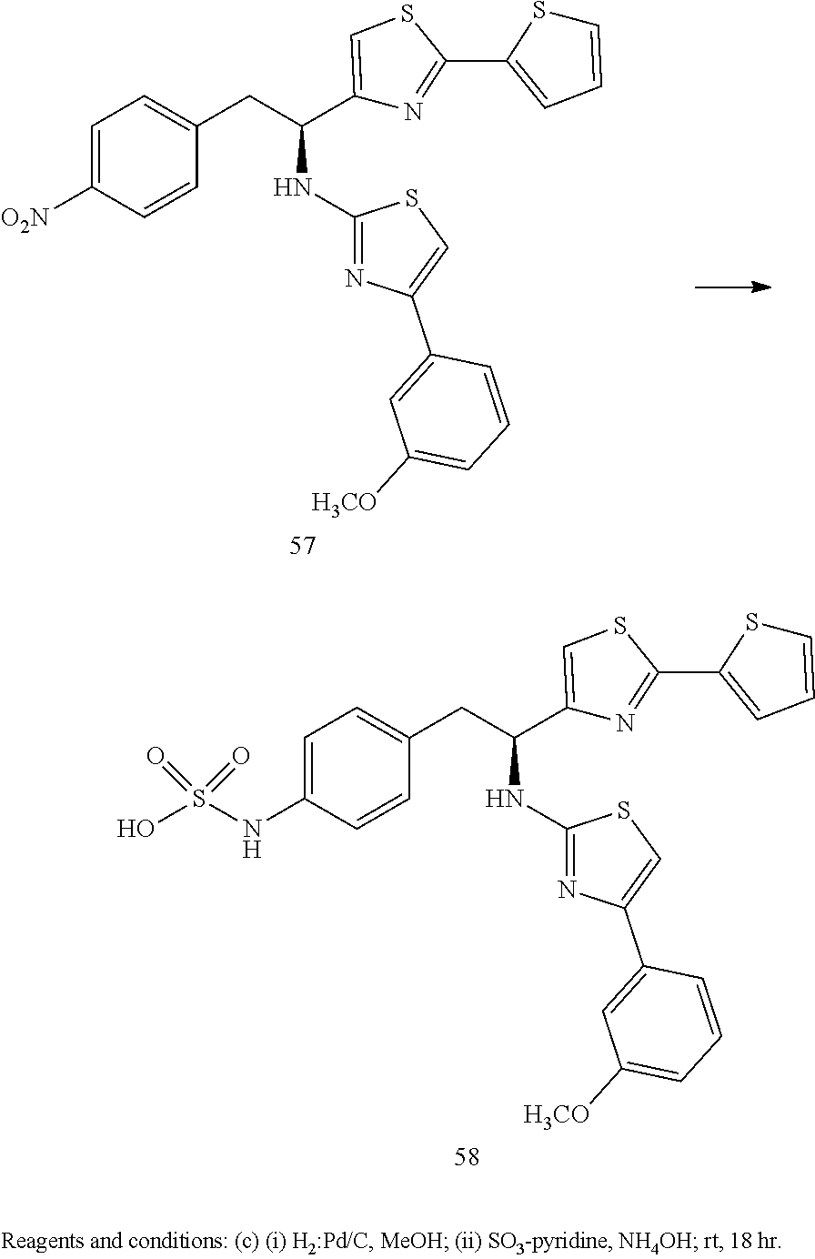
C1=C([O2N])C=CC(CC(C2=CSC(C3=CC=CS3)=N2)NC2=NC(C3=CC([H3CO])=CC=C3)=CS2)=C1.C1=C(NS(O)(=O)=O)C=CC(CC(NC2=NC(C3=CC([H3CO])=CC=C3)=CS2)C2=CSC(C3=CC=CS3)=N2)=C1
